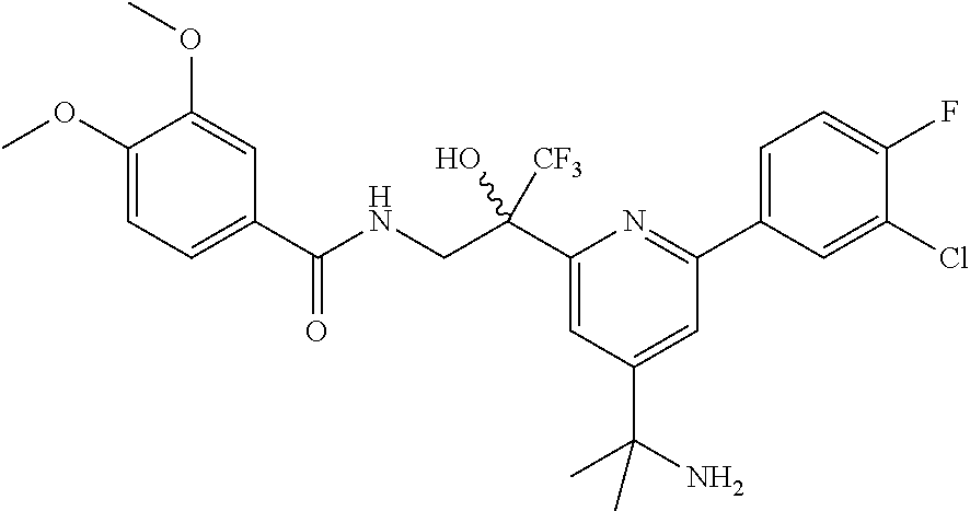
C1(C(CNC(=O)C2=CC=C(OC)C(OC)=C2)(O)[CF3])=CC(C(N)(C)C)=CC(C2=CC=C(F)C(Cl)=C2)=N1
